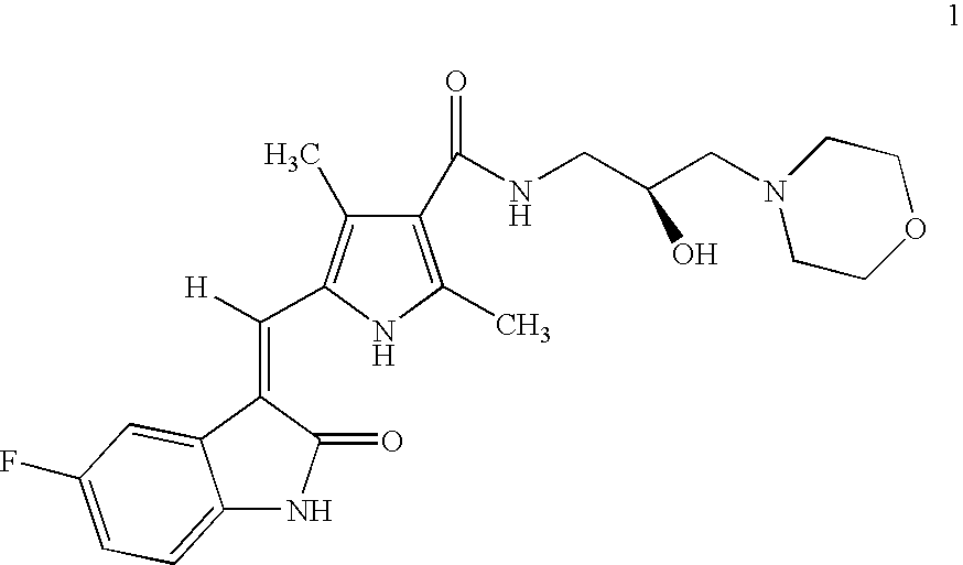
C1(C(=O)NCC(CN2CCOCC2)O)=C(C)NC(C([H])=C2C(=O)NC3=CC=C(F)C=C32)=C1C
